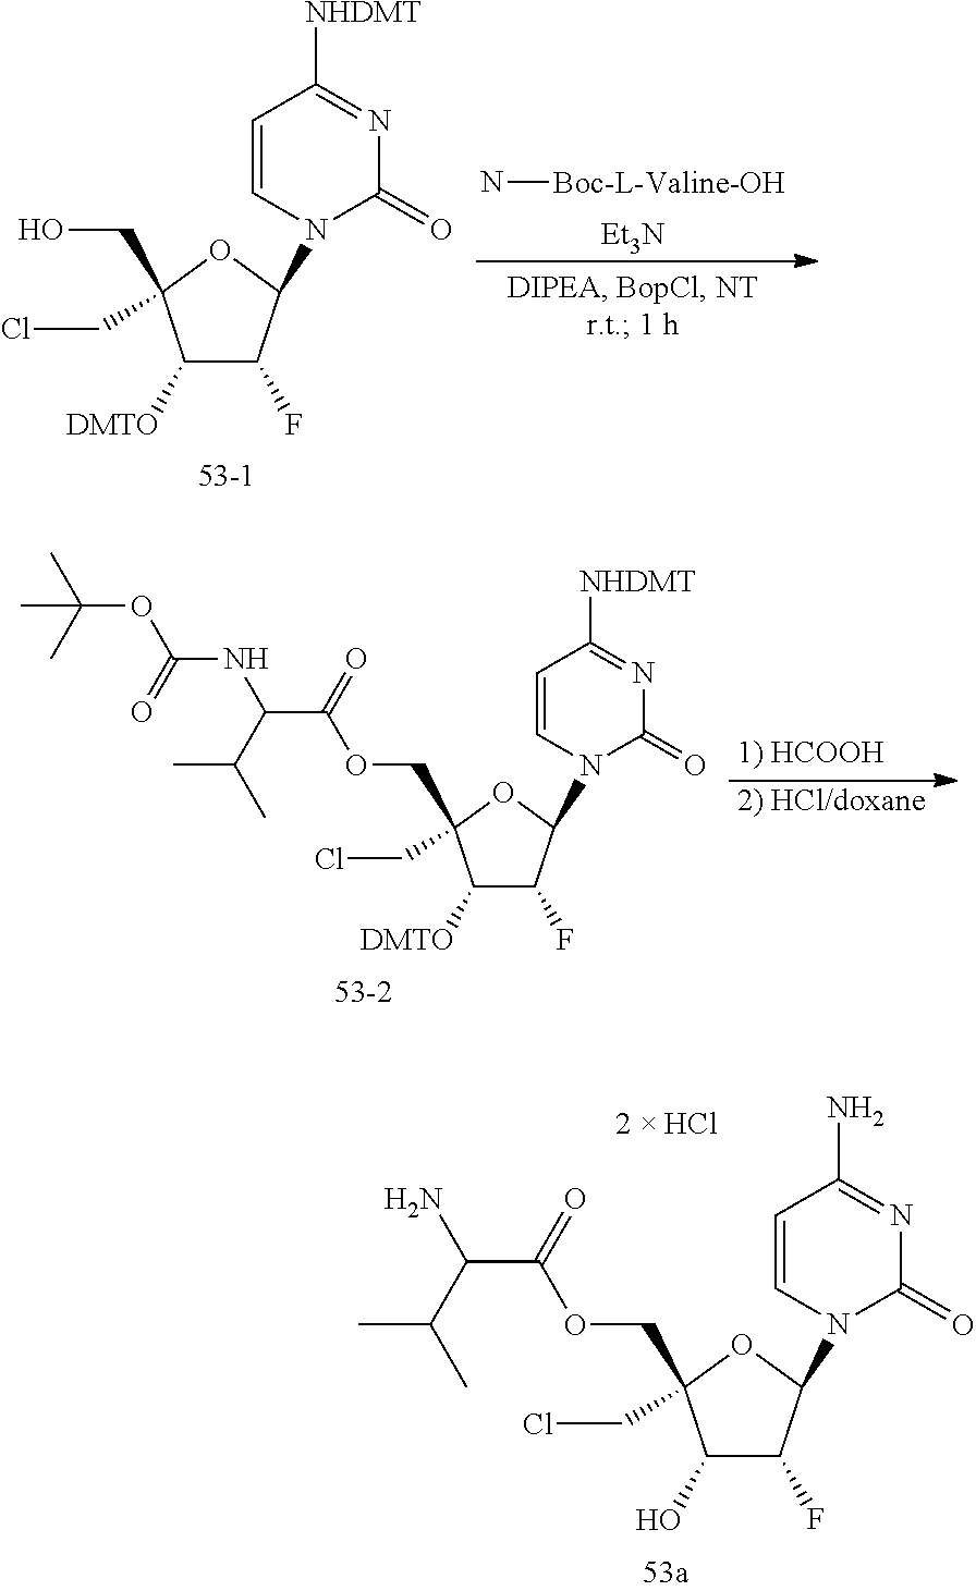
C1(O)C(F)C(N2C=CC(N)=NC2=O)OC1(CCl)COC(=O)C(N)C(C)C.C1([DMTO])C(F)C(N2C=CC([NHDMT])=NC2=O)OC1(COC(C(NC(=O)OC(C)(C)C)C(C)C)=O)CCl.[2) HCl/doxane].C1([DMTO])C(F)C(N2C=CC([NHDMT])=NC2=O)OC1(CO)CCl.N[Boc-L-Valine-OH].[Et3N]
